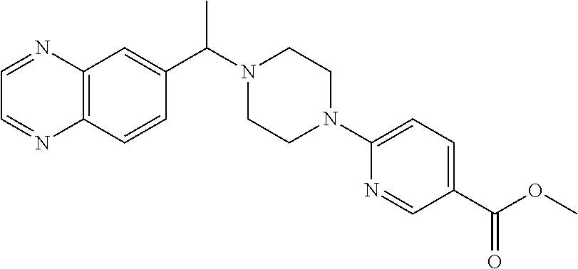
C1(C(N2CCN(C3=CC=C(C(OC)=O)C=N3)CC2)C)=CC2=C(C=C1)N=CC=N2
